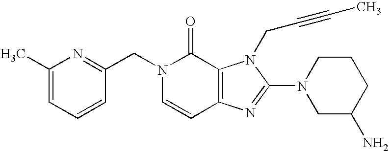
C1=CC(CN2C=CC3=C(C2=O)N(CC#CC)C(N2CC(N)CCC2)=N3)=NC(C)=C1
